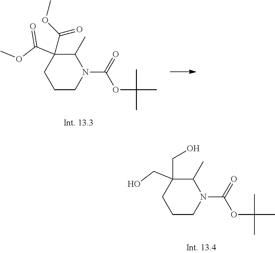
C1CN(C(=O)OC(C)(C)C)C(C)C(C(OC)=O)(C(OC)=O)C1.C1CN(C(=O)OC(C)(C)C)C(C)C(CO)(CO)C1
